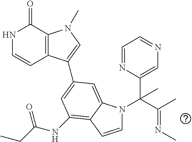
N1C=CC2=C(C1=O)N(C)C=C2C1=CC(NC(CC)=O)=C2C(=C1)N(C(C(=NC)C)(C1=CN=CC=N1)C)C=C2
